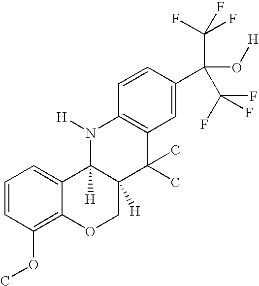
C1=CC(OC)=C2C(=C1)C1([H])C([H])(CO2)C(C)(C)C2=C(N1[H])C=CC(C(O[H])(C(F)(F)F)C(F)(F)F)=C2
